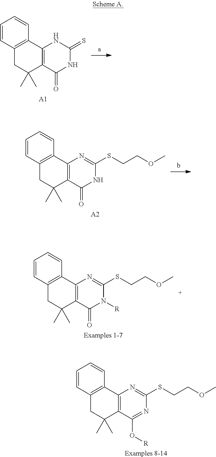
C1=CC2=C(C=C1)C1=C(C(C)(C)C2)C(=O)NC(=S)N1.[A1].C1=CC2=C(C=C1)C1=C(C(C)(C)C2)C(=O)NC(SCCOC)=N1.[A2].C1=CC2=C(C=C1)C1=C(C(C)(C)C2)C(=O)N([R])C(SCCOC)=N1.[Examples 1-7].C1=CC2=C(C=C1)C1=C(C(C)(C)C2)C(O[R])=NC(SCCOC)=N1.[Examples 8-14]
